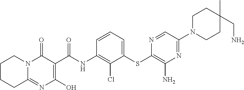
C12=NC(O)=C(C(NC3=C(Cl)C(SC4=C(N)N=C(N5CCC(C)(CN)CC5)C=N4)=CC=C3)=O)C(=O)N1CCCC2
